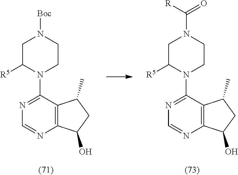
C12=C(C(N3CCN([Boc])CC3[R5])=NC=N1)C(C)CC2O.C12=C(C(N3CCN(C([R])=O)CC3[R5])=NC=N1)C(C)CC2O
